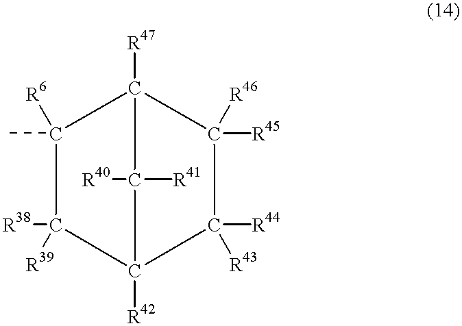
[R38]C1([R39])C([R6])(C)C2([R47])C([R45])([R46])C([R43])([R44])C1([R42])C2([R41])[R40]
